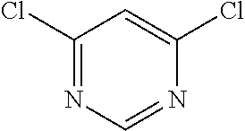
C1(Cl)=NC=NC(Cl)=C1
